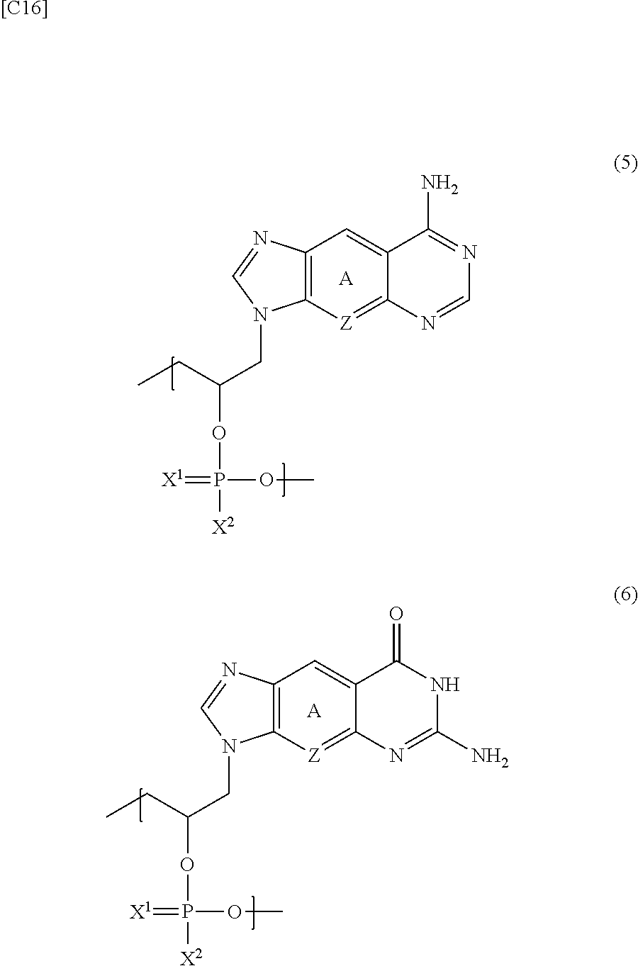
C12=C(N=CN1CC(CC)OP([X2])(OC)=[X1])C=C1C(=[Z]2)N=CN=C1N.[A].C12=C(N=CN1CC(CC)OP([X2])(OC)=[X1])C=C1C(=[Z]2)N=C(N)NC1=O.[A].[[C16]]
